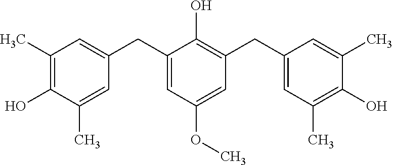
C1(C)=C(O)C(C)=CC(CC2=CC(OC)=CC(CC3=CC(C)=C(O)C(C)=C3)=C2O)=C1
